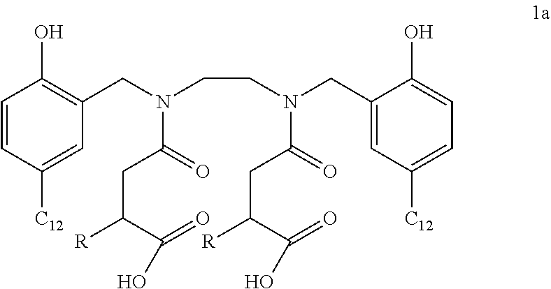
C1=CC([C12])=CC(CN(CCN(CC2=CC([C12])=CC=C2O)C(=O)CC(C(=O)O)[R])C(=O)CC([R])C(=O)O)=C1O
